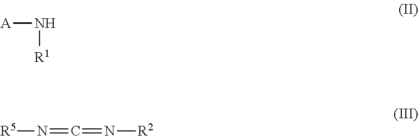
[A]N[R1].[R5]N=C=N[R2]
